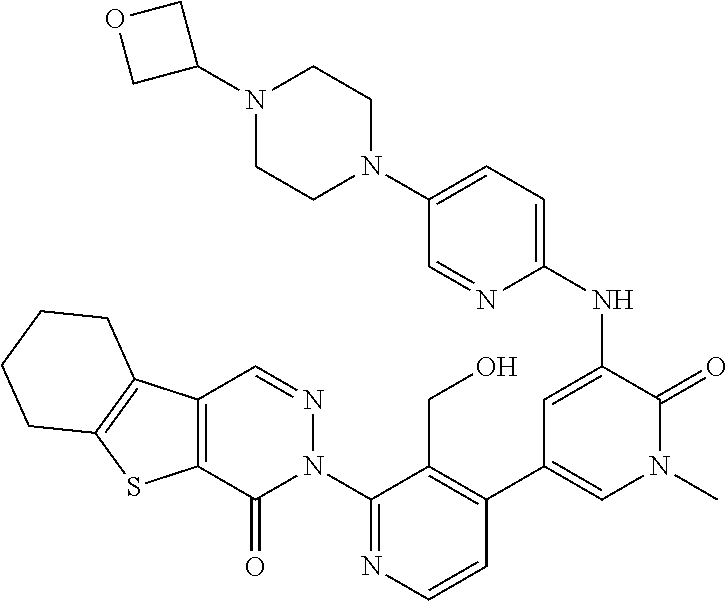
C12=C(C(=O)N(C3=NC=CC(C4=CN(C)C(=O)C(NC5=CC=C(N6CCN(C7COC7)CC6)C=N5)=C4)=C3CO)N=C1)SC1=C2CCCC1
